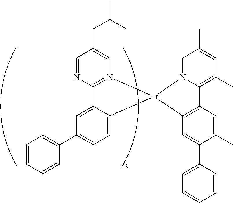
C12=N(C=C(CC(C)C)C=N1)[Ir]1(C3=CC=C(C4=CC=CC=C4)C=C23)C2=C(C3=C(C)C=C(C)C=N31)C=C(C)C(C1=CC=CC=C1)=C2
